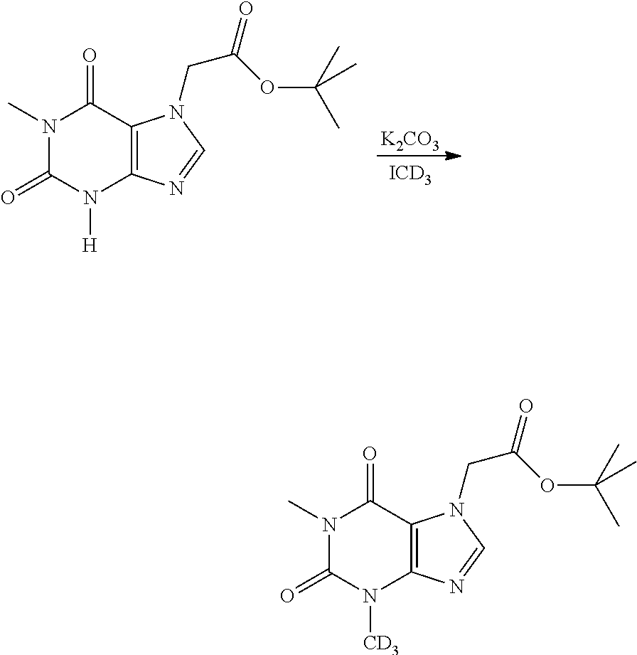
N1(C)C(=O)N([H])C2=C(C1=O)N(CC(=O)OC(C)(C)C)C=N2.[K2CO3].[ICD3].N1(C)C(=O)N([CD3])C2=C(C1=O)N(CC(=O)OC(C)(C)C)C=N2
